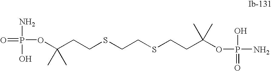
C(CSCCSCCC(OP(N)(=O)O)(C)C)C(OP(N)(O)=O)(C)C
